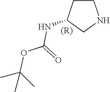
C1CC(NC(OC(C)(C)C)=O)CN1
